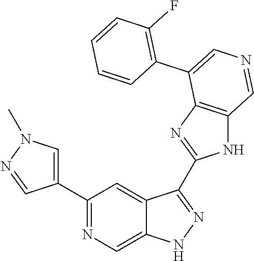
C1(C2=CN(C)N=C2)=NC=C2C(=C1)C(C1=NC3=C(N1)C=NC=C3C1=C(F)C=CC=C1)=NN2
